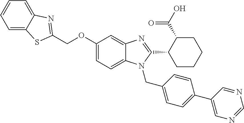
C1(OCC2=NC3=CC=CC=C3S2)=CC=C2C(=C1)N=C(C1CCCCC1C(O)=O)N2CC1=CC=C(C2=CN=CN=C2)C=C1
